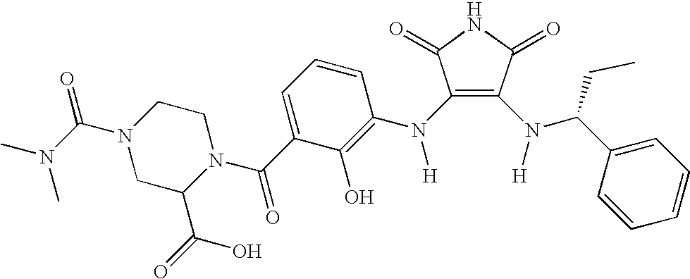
C1(N(C2=C(O)C(C(=O)N3CCN(C(N(C)C)=O)CC3C(=O)O)=CC=C2)[H])=C(N(C(C2=CC=CC=C2)CC)[H])C(=O)NC1=O
